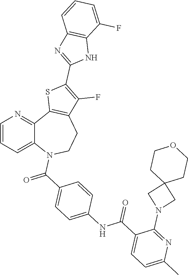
C1=CC=C2C(=N1)C1=C(CCN2C(C2=CC=C(NC(C3=CC=C(C)N=C3N3CC4(C3)CCOCC4)=O)C=C2)=O)C(F)=C(C2=NC3=C(N2)C(F)=CC=C3)S1
